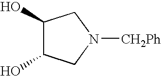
C1(O)C(O)CN([CH2Ph])C1
